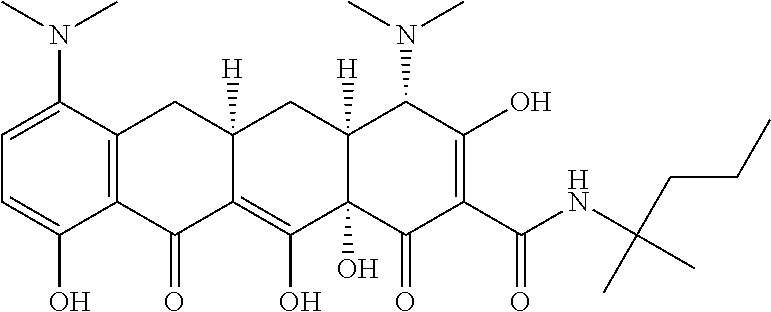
C1=C(N(C)C)C2=C(C(O)=C1)C(=O)C1=C(O)C3(O)C([H])(CC1([H])C2)C(N(C)C)C(O)=C(C(NC(CCC)(C)C)=O)C3=O
